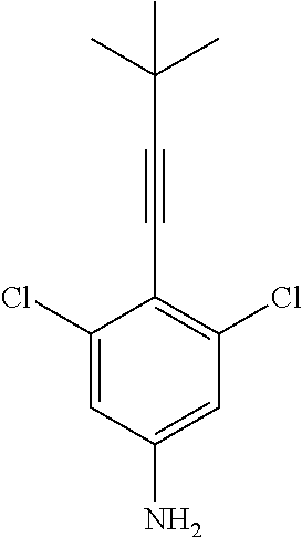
C1=C(Cl)C(C#CC(C)(C)C)=C(Cl)C=C1N
